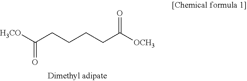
[H3CO]C(CCCCC([OCH3])=O)=O
